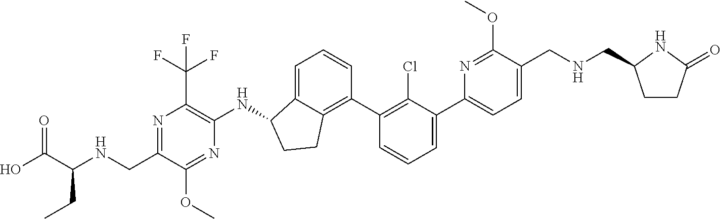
N1=C(CNC(C(O)=O)CC)C(OC)=NC(NC2C3=CC=CC(C4=C(Cl)C(C5=CC=C(CNCC6CCC(=O)N6)C(OC)=N5)=CC=C4)=C3CC2)=C1C(F)(F)F
